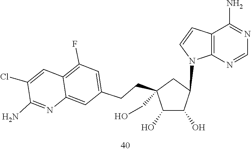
C1(F)=C2C=C(Cl)C(N)=NC2=CC(CCC2(CO)CC(N3C4=C(C=C3)C(N)=NC=N4)C(O)C2O)=C1
